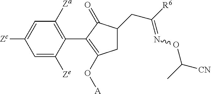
C1=C([Zc])C=C([Ze])C(C2=C(O[A])CC(CC([R6])=NOC([CN])C)C2=O)=C1[Za]
